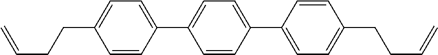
C1=CC(C2=CC=C(CCC=C)C=C2)=CC=C1C1=CC=C(CCC=C)C=C1
